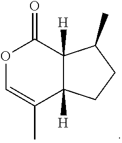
O1C=C(C)C2([H])C([H])(C1=O)C(C)CC2
